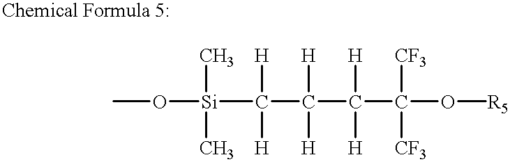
CO[Si](C)(C)C([H])([H])C([H])([H])C([H])([H])C([CF3])([CF3])O[R5]
